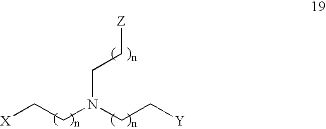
[X]CCN(CC[Y])CC[Z]
